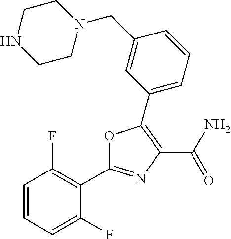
C1=CC=C(F)C(C2=NC(C(=O)N)=C(C3=CC=CC(CN4CCNCC4)=C3)O2)=C1F
